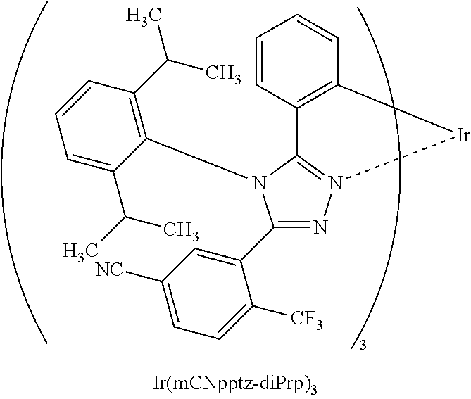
C1(C2=CC([NC])=CC=C2[CF3])=NN2=C(N1C1=C(C(C)C)C=CC=C1C(C)C)C1=C(C=CC=C1)[Ir]2
